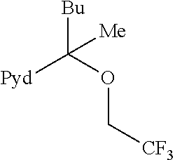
[Pyd]C(OC[CF3])([Bu])[Me]
